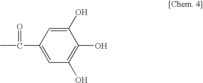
C1(O)=CC(C(=O)C)=CC(O)=C1O
